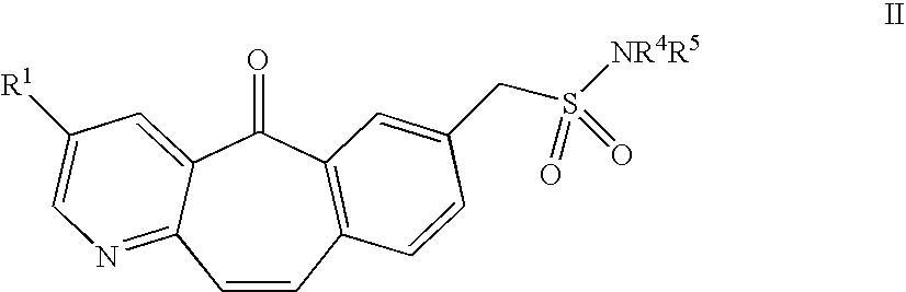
C1=CC2=C(C(=O)C3=CC([R1])=CN=C13)C=C(CS([NR4R5])(=O)=O)C=C2
